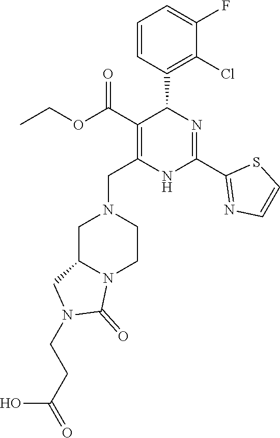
C1=CC(C2C(C(OCC)=O)=C(CN3CC4N(CC3)C(=O)N(CCC(=O)O)C4)NC(C3=NC=CS3)=N2)=C(Cl)C(F)=C1
